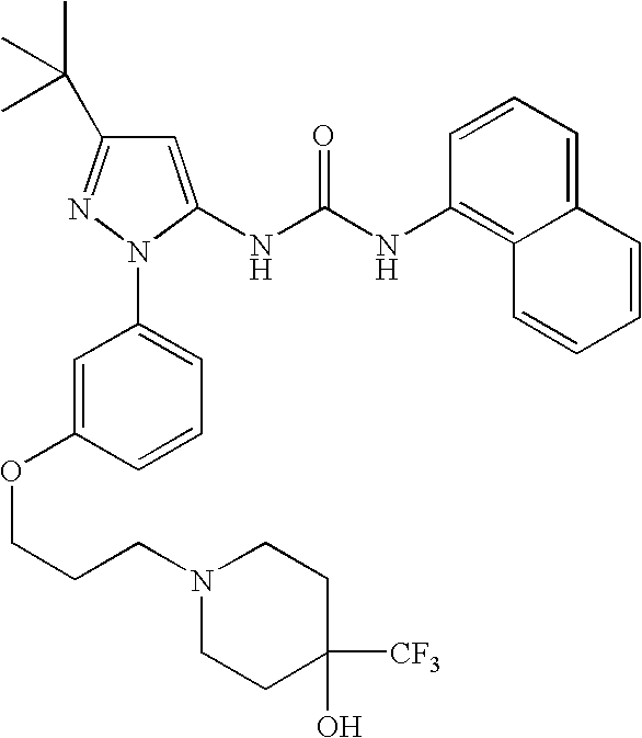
N(C1=C2C(=CC=C1)C=CC=C2)C(NC1=CC(C(C)(C)C)=NN1C1=CC=CC(OCCCN2CCC(O)([CF3])CC2)=C1)=O
